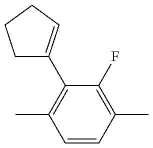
C1=CC(C)=C(F)C(C2=CCCC2)=C1C
